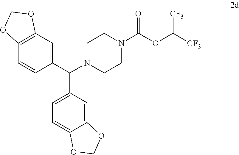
C1N(C(C2=CC=C3C(=C2)OCO3)C2=CC3=C(C=C2)OCO3)CCN(C(OC([CF3])[CF3])=O)C1
